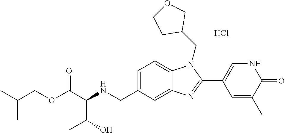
C1=C(CNC(C(OCC(C)C)=O)C(O)C)C=C2C(=C1)N(CC1COCC1)C(C1=CNC(=O)C(C)=C1)=N2.Cl
